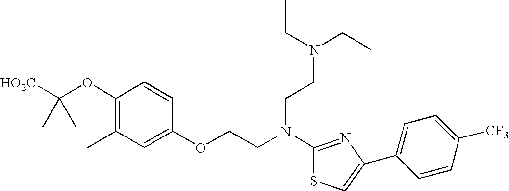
[HO2C]C(OC1=C(C)C=C(OCCN(C2=NC(C3=CC=C([CF3])C=C3)=CS2)CCN(CC)CC)C=C1)(C)C
